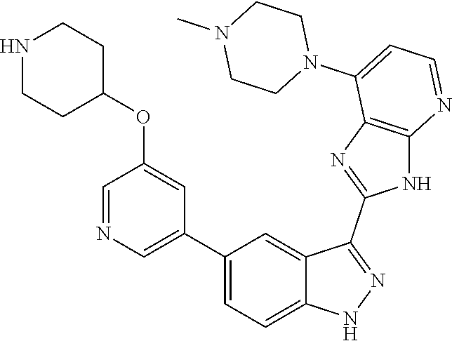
C1(C2=CC=C3C(=C2)C(C2=NC4=C(N2)N=CC=C4N2CCN(C)CC2)=NN3)=CN=CC(OC2CCNCC2)=C1
